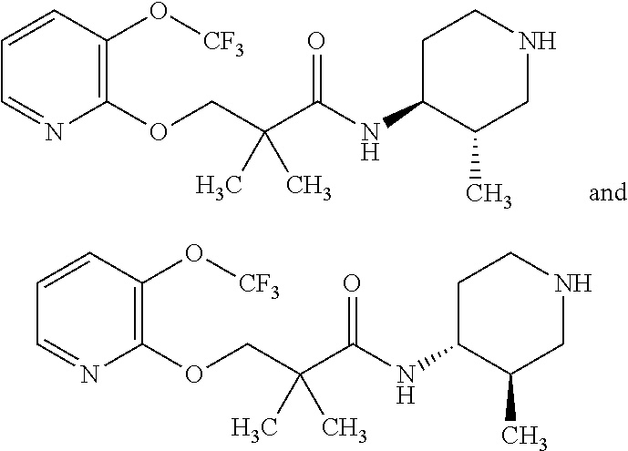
C1=CC(O[CF3])=C(OCC(C(NC2CCNCC2C)=O)(C)C)N=C1.C1=CC(O[CF3])=C(OCC(C(NC2CCNCC2C)=O)(C)C)N=C1
